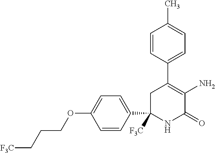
C1([F3C])(C2=CC=C(OCCC[F3C])C=C2)NC(=O)C(N)=C(C2=CC=C(C)C=C2)C1
